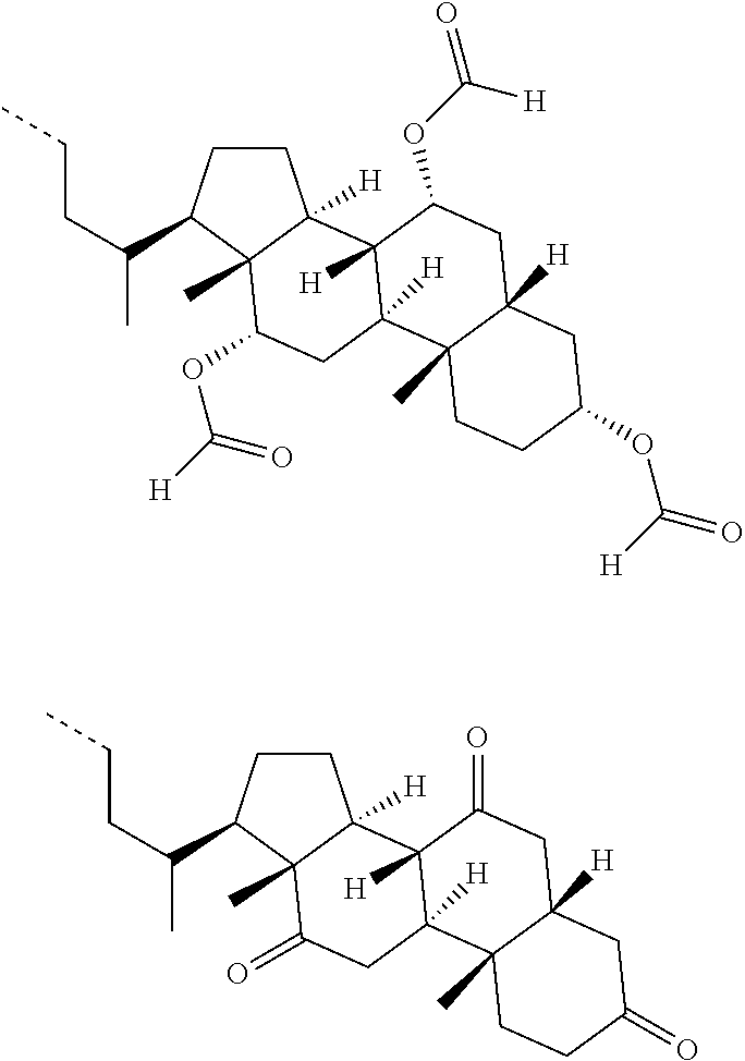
C1CC(C(CCC)C)C2(C)C1([H])C1([H])C([H])(CC2OC([H])=O)C2(C)C([H])(CC1OC(=O)[H])CC(OC(=O)[H])CC2.C1CC(C(CCC)C)C2(C)C1([H])C1([H])C([H])(CC2=O)C2(C)C([H])(CC1=O)CC(=O)CC2
